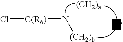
[C(R6)](N[(CH2)b])Cl
